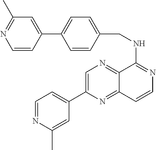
C12=NC=C(C3=CC=NC(C)=C3)N=C1C=CN=C2NCC1=CC=C(C2=CC(C)=NC=C2)C=C1
